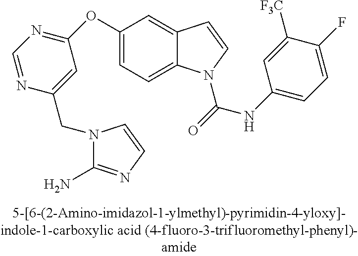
C1(OC2=NC=NC(CN3C(N)=NC=C3)=C2)=CC=C2C(=C1)C=CN2C(=O)NC1=CC=C(F)C([CF3])=C1
